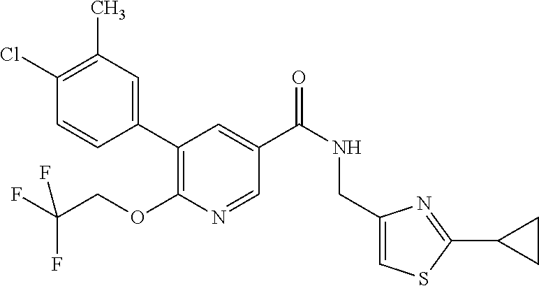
C1(Cl)=C(C)C=C(C2=C(OCC(F)(F)F)N=CC(C(NCC3=CSC(C4CC4)=N3)=O)=C2)C=C1
